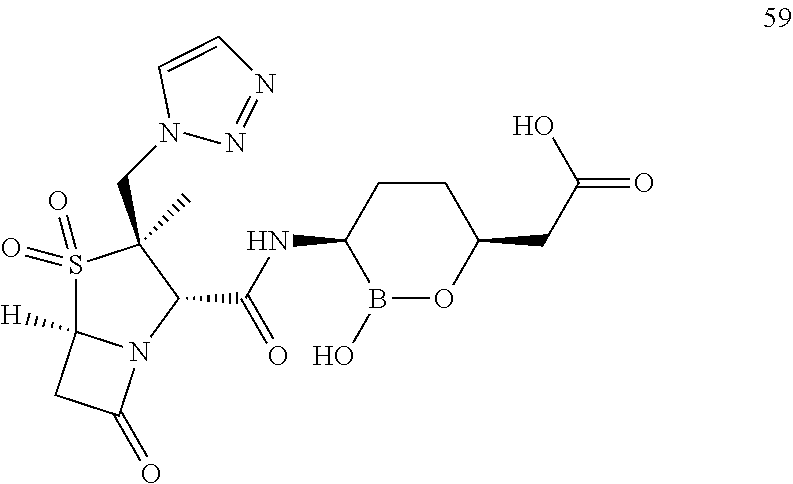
C1C(NC(C2C(CN3N=NC=C3)(C)S(=O)(=O)C3([H])N2C(=O)C3)=O)B(O)OC(CC(=O)O)C1
